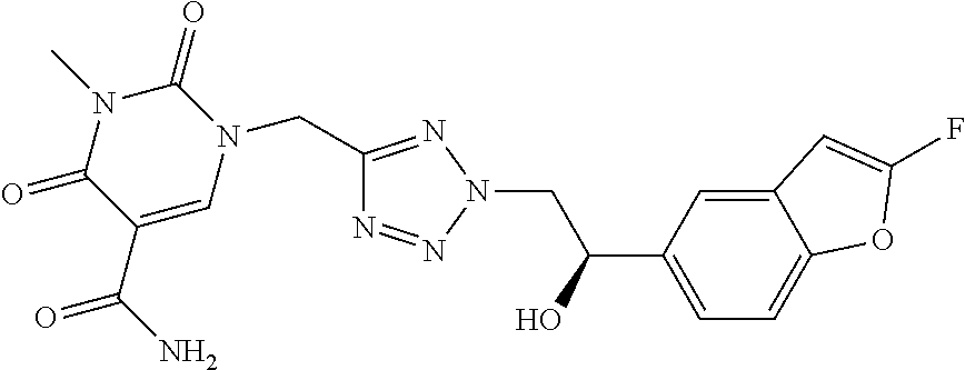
C1(CN2C(=O)N(C)C(=O)C(C(N)=O)=C2)=NN(CC(C2=CC=C3C(=C2)C=C(F)O3)O)N=N1
